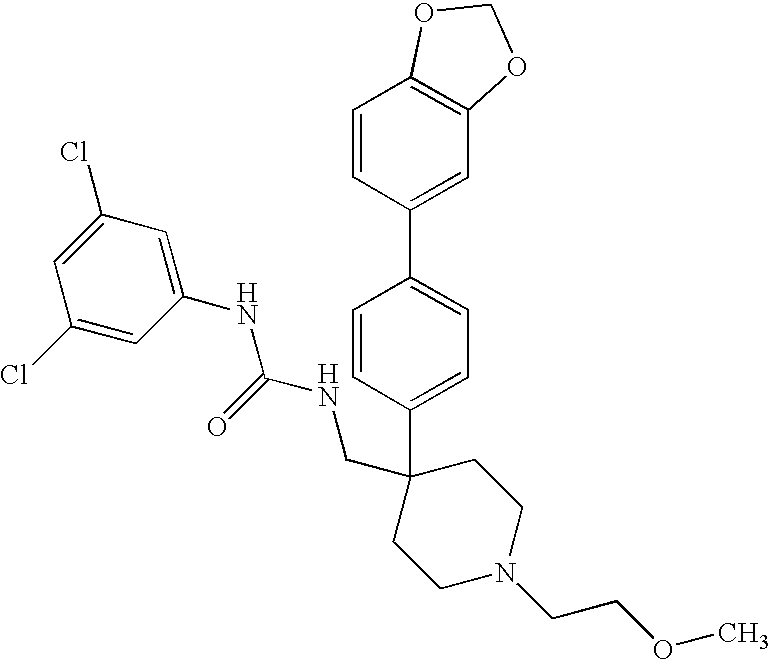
C1=C(C2(CNC(NC3=CC(Cl)=CC(Cl)=C3)=O)CCN(CCOC)CC2)C=CC(C2=CC3=C(C=C2)OCO3)=C1
